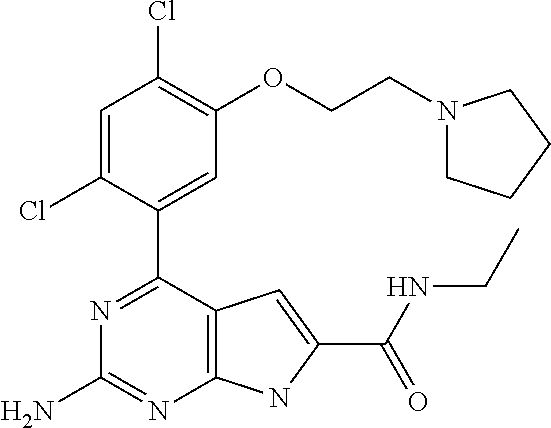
C1=C(Cl)C(C2=NC(N)=NC3=C2C=C(C(NCC)=O)N3)=CC(OCCN2CCCC2)=C1Cl
